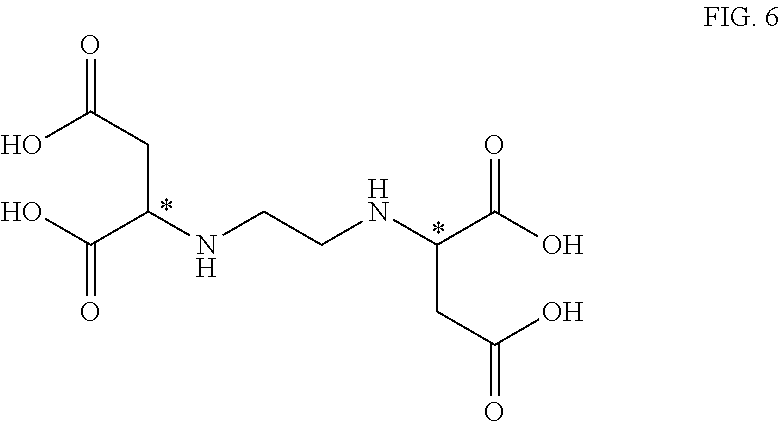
C(=O)(C(NCCNC(CC(O)=O)C(O)=O)CC(O)=O)O
